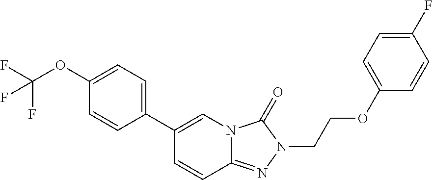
N12C(=NN(CCOC3=CC=C(F)C=C3)C1=O)C=CC(C1=CC=C(OC(F)(F)F)C=C1)=C2
